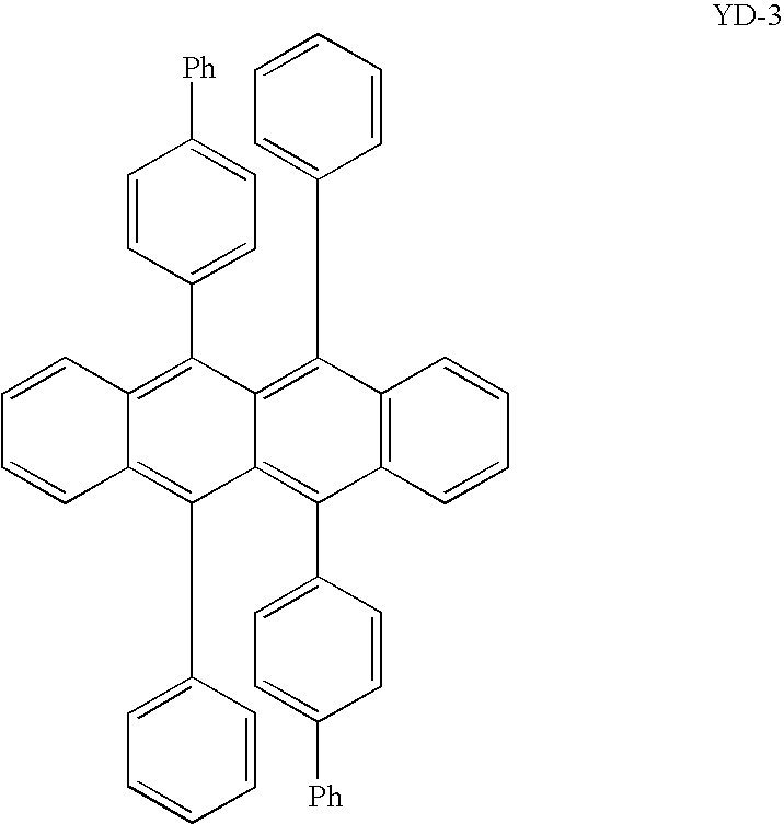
C12=C(C=CC=C1)C(C1=CC=C([Ph])C=C1)=C1C(=C2C2=CC=CC=C2)C(C2=CC=C([Ph])C=C2)=C2C(=C1C1=CC=CC=C1)C=CC=C2
